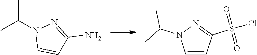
N1(C(C)C)C=CC(N)=N1.C1=CN(C(C)C)N=C1S(Cl)(=O)=O
